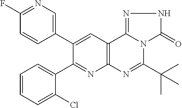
C1=CC=C(Cl)C(C2=NC3=C(C=C2C2=CN=C(F)C=C2)C2=NNC(=O)N2C(C(C)(C)C)=N3)=C1
